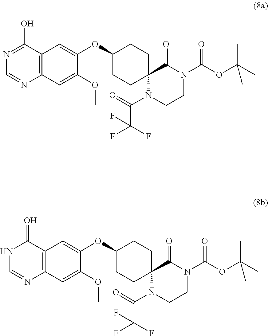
C1(OC2=CC3=C(C=C2OC)N=CN=C3O)CCC2(CC1)N(C(=O)C(F)(F)F)CCN(C(OC(C)(C)C)=O)C2=O.C1(OC2=CC3=C(C=C2OC)N=CNC3=O)CCC2(CC1)N(C(=O)C(F)(F)F)CCN(C(OC(C)(C)C)=O)C2=O
